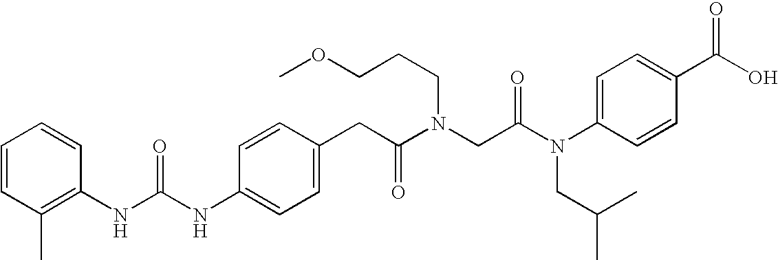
C1=CC(NC(NC2=C(C)C=CC=C2)=O)=CC=C1CC(N(CC(N(C1=CC=C(C(O)=O)C=C1)CC(C)C)=O)CCCOC)=O
